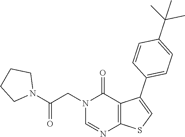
C1=NC2=C(C(=O)N1CC(N1CCCC1)=O)C(C1=CC=C(C(C)(C)C)C=C1)=CS2
